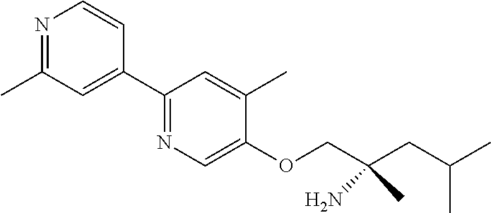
N1=C(C)C=C(C2=NC=C(OCC(CC(C)C)(N)C)C(C)=C2)C=C1
